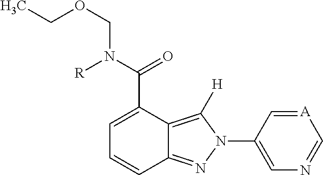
C12=NN(C3=CN=C[A]=C3)C([H])=C1C(C(N(COCC)[R])=O)=CC=C2
